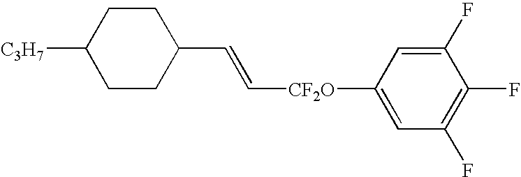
C([CF2O]C1=CC(F)=C(F)C(F)=C1)=CC1CCC([C3H7])CC1
